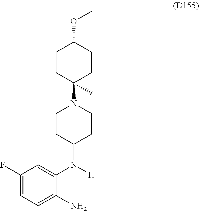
C1CC(N2CCC(N(C3=CC(F)=CC=C3N)[H])CC2)(C)CCC1OC
